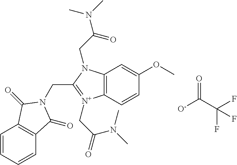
C12=C(C=CC(OC)=C1)[N+](CC(=O)N(C)C)=C(CN1C(=O)C3=C(C=CC=C3)C1=O)N2CC(N(C)C)=O.[O-]C(C(F)(F)F)=O
